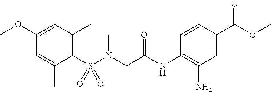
C1(S(N(CC(NC2=C(N)C=C(C(=O)OC)C=C2)=O)C)(=O)=O)=C(C)C=C(OC)C=C1C
